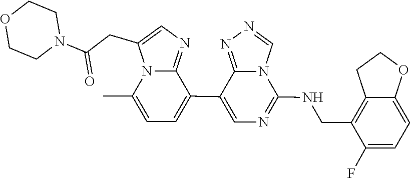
C1(NCC2=C3CCOC3=CC=C2F)=NC=C(C2=CC=C(C)N3C2=NC=C3CC(N2CCOCC2)=O)C2=NN=CN12
